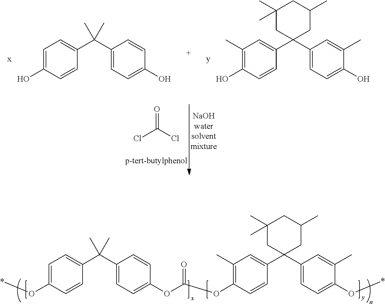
C1=C(O)C=CC(C(C2=CC=C(O)C=C2)(C)C)=C1.C1(C)=C(O)C=CC(C2(C3=CC=C(O)C(C)=C3)CC(C)CC(C)(C)C2)=C1.ClC(Cl)=O.C1(C)=C(OC(OC2=CC=C(C(C3=CC=C(O*)C=C3)(C)C)C=C2)=O)C=CC(C2(C3=CC=C(O*)C(C)=C3)CC(C)CC(C)(C)C2)=C1
